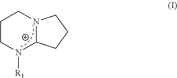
C1CN([R1])C2N(C1)CCC2
